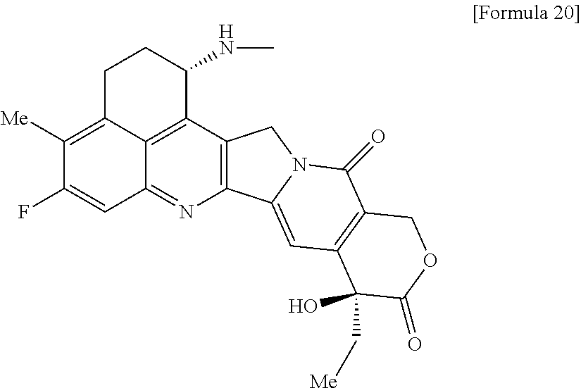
C12=C(C3=C4C(=N1)C=C(F)C([Me])=C4CCC3NC)CN1C2=CC2=C(C1=O)COC(=O)C2(C[Me])O
